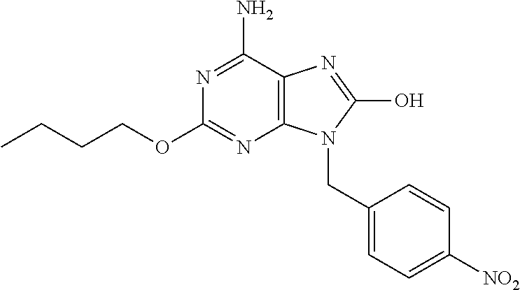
N1=C(N)C2=C(N=C1OCCCC)N(CC1=CC=C([NO2])C=C1)C(O)=N2
